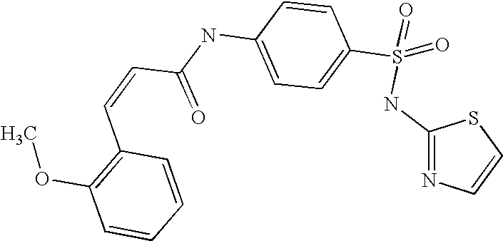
C(C(NC1=CC=C(S(NC2=NC=CS2)(=O)=O)C=C1)=O)=CC1=C(OC)C=CC=C1
